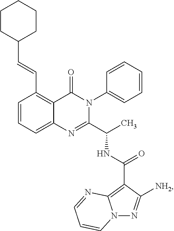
C1=CC=C2C(=C1C=CC1CCCCC1)C(=O)N(C1=CC=CC=C1)C(C(C)NC(C1=C3N(N=C1[NH2])C=CC=N3)=O)=N2
